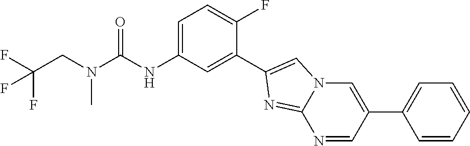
C1=CC=CC=C1C1=CN2C(=NC(C3=CC(NC(N(CC(F)(F)F)C)=O)=CC=C3F)=C2)N=C1
